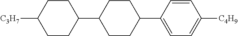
C1([C3H7])CCC(C2CCC(C3=CC=C([C4H9])C=C3)CC2)CC1
